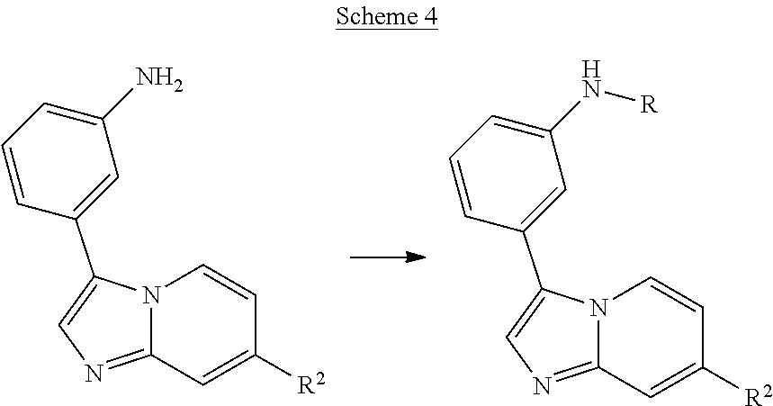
N12C(=NC=C1C1=CC(N)=CC=C1)C=C([R2])C=C2.N12C(=NC=C1C1=CC(N[R])=CC=C1)C=C([R2])C=C2
